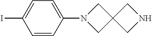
C1=CC(N2CC3(C2)CNC3)=CC=C1I
